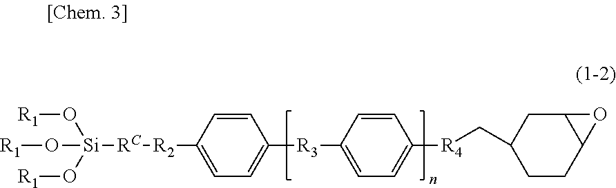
[Si]([RC][R2]C1=CC=C([R3]C2=CC=C([R4]CC3CCC4C(C3)O4)C=C2)C=C1)(O[R1])(O[R1])O[R1]
